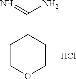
C1COCCC1C(=N)N.Cl
